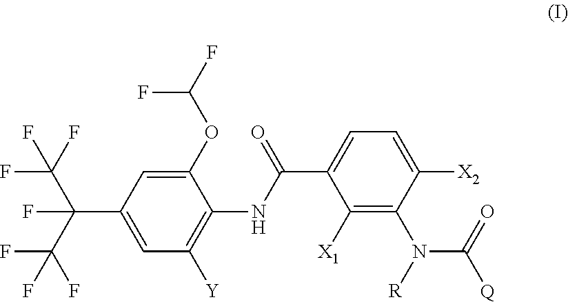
C1(C(C(F)(F)F)(C(F)(F)F)F)=CC([Y])=C(NC(C2=CC=C([X2])C(N([R])C(=O)[Q])=C2[X1])=O)C(OC(F)F)=C1
